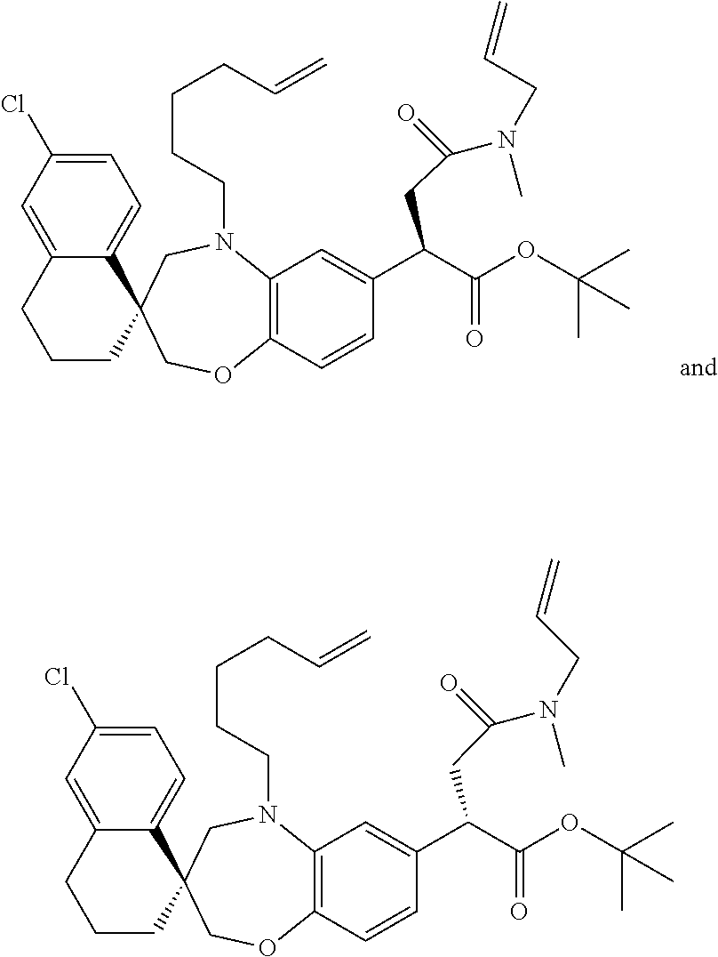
C1=C(Cl)C=C2C(=C1)C1(CCC2)COC2=C(N(CCCCC=C)C1)C=C(C(CC(=O)N(C)CC=C)C(OC(C)(C)C)=O)C=C2.C1=C(Cl)C=C2C(=C1)C1(CCC2)COC2=C(N(CCCCC=C)C1)C=C(C(CC(=O)N(C)CC=C)C(=O)OC(C)(C)C)C=C2
